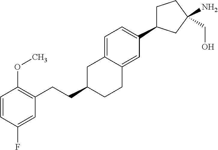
C1=CC(F)=CC(CCC2CCC3=CC(C4CCC(N)(CO)C4)=CC=C3C2)=C1OC
